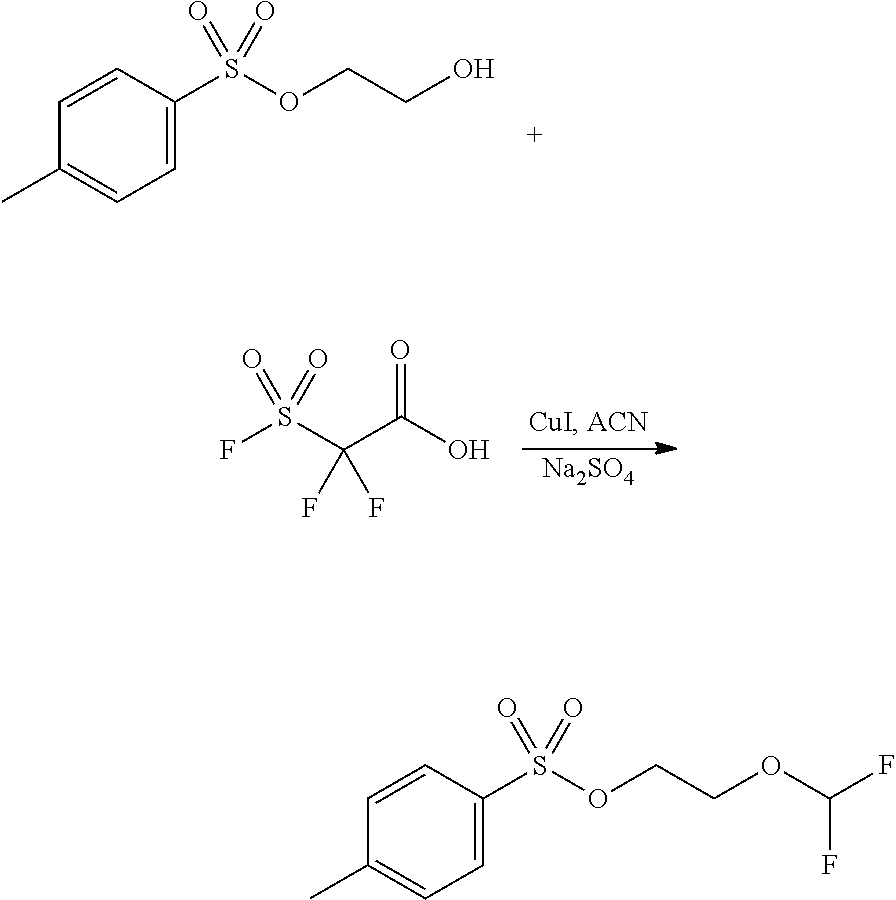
C1=C(S(OCCO)(=O)=O)C=CC(C)=C1.[Na2SO4].FS(C(C(O)=O)(F)F)(=O)=O.C1=C(S(OCCOC(F)F)(=O)=O)C=CC(C)=C1
